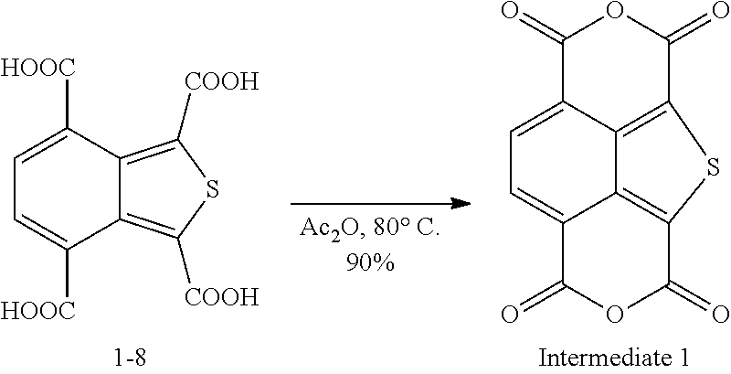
C12=CC=C3C4=C(SC(=C14)C(=O)OC2=O)C(=O)OC3=O.C12=C([COOH])SC([COOH])=C1C([HOOC])=CC=C2[HOOC]
